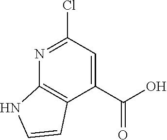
N1=C(Cl)C=C(C(O)=O)C2=C1NC=C2
